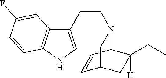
C1(CCN2C3C=CC(CC3(CC)[H])C2)=CNC2=C1C=C(F)C=C2
